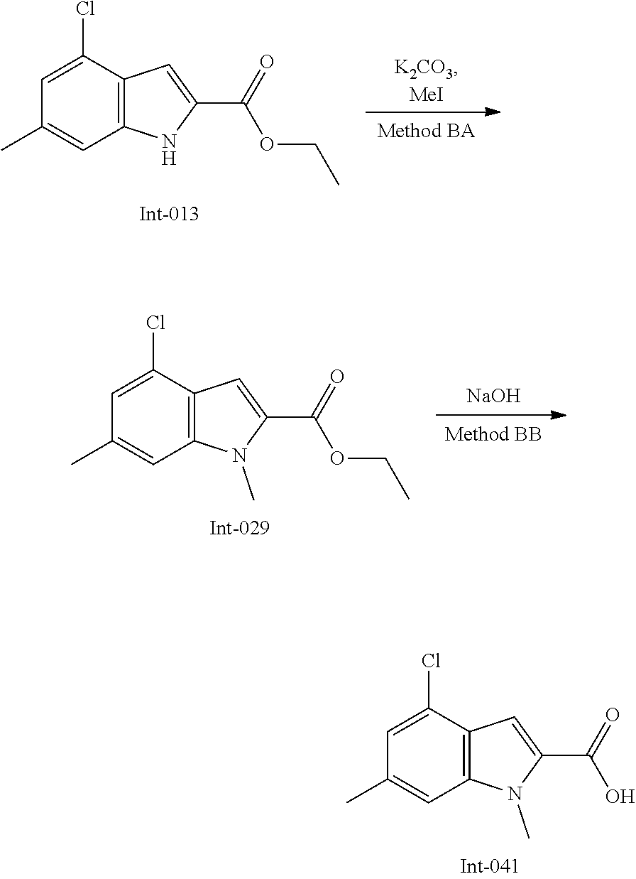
C1=C(Cl)C2=C(C=C1C)NC(C(=O)OCC)=C2.[NaOH].C1=C(Cl)C2=C(C=C1C)N(C)C(C(=O)OCC)=C2.C1=C(Cl)C2=C(C=C1C)N(C)C(C(=O)O)=C2
